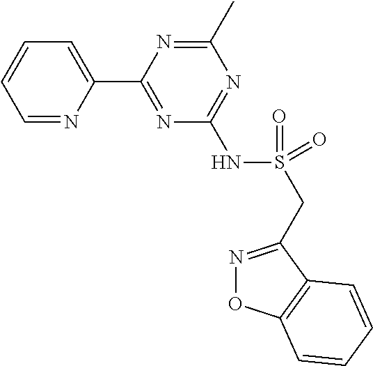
C1=NC(C2=NC(NS(=O)(CC3=NOC4=C3C=CC=C4)=O)=NC(C)=N2)=CC=C1
